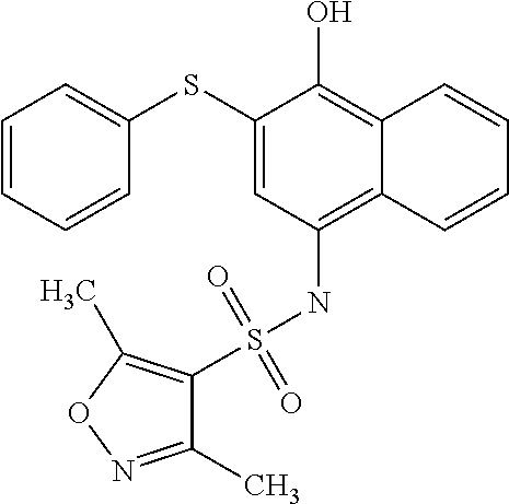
C1=CC=CC(SC2=CC(NS(=O)(=O)C3=C(C)ON=C3C)=C3C(=C2O)C=CC=C3)=C1
